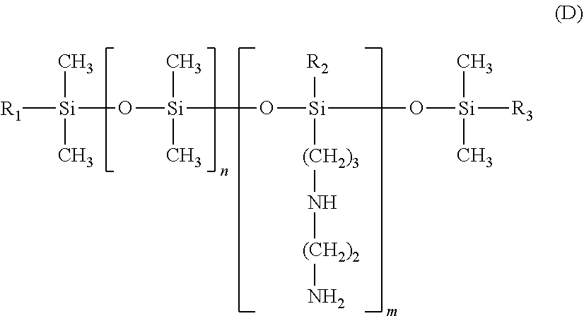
O([Si](C)(C)O[Si](O[Si]([R3])(C)C)([R2])[(CH2)3]N[(CH2)2]N)[Si]([R1])(C)C
